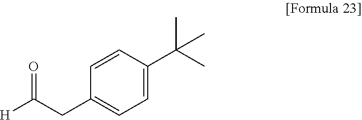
C1(CC([H])=O)=CC=C(C(C)(C)C)C=C1
